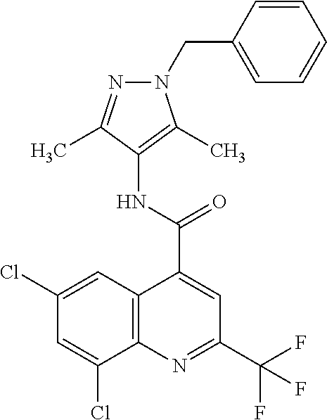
C12=C(N=C(C(F)(F)F)C=C1C(=O)NC1=C(C)N(CC3=CC=CC=C3)N=C1C)C(Cl)=CC(Cl)=C2
